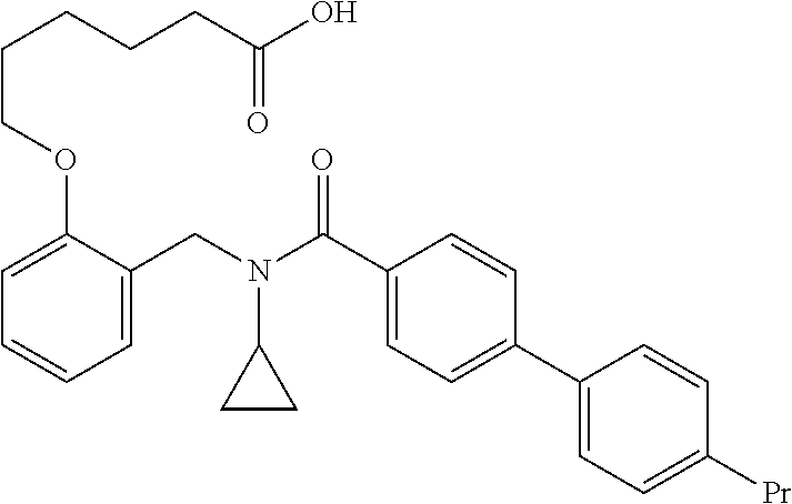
C1=C(CN(C(C2=CC=C(C3=CC=C([Pr])C=C3)C=C2)=O)C2CC2)C(OCCCCCC(O)=O)=CC=C1
